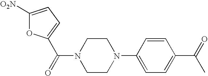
N1(C2=CC=C(C(=O)C)C=C2)CCN(C(=O)C2=CC=C([O2N])O2)CC1
